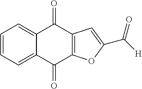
C1=CC=C2C(=C1)C(=O)C1=C(C2=O)OC(C([H])=O)=C1
